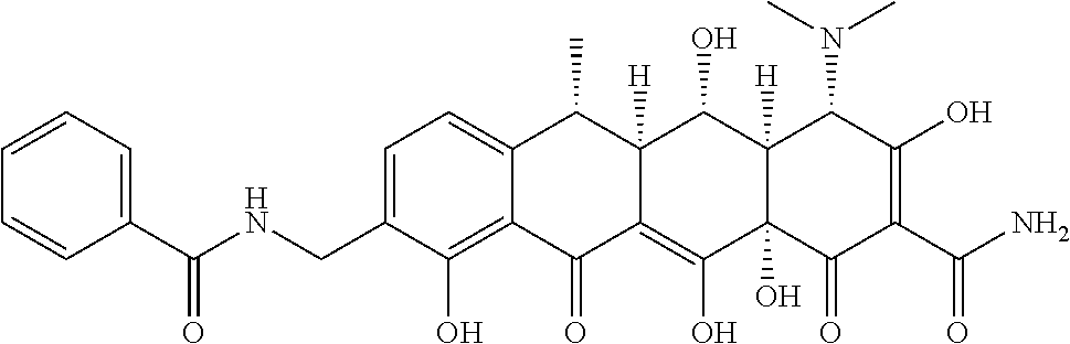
C1=C2C(=C(O)C(CNC(C3=CC=CC=C3)=O)=C1)C(=O)C1=C(O)C3(O)C([H])(C(O)C1([H])C2C)C(N(C)C)C(O)=C(C(N)=O)C3=O
